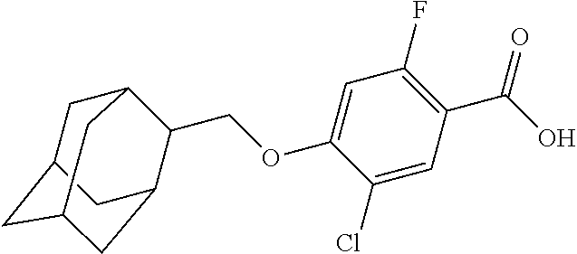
C1C2CC3CC(C(COC4=CC(F)=C(C(O)=O)C=C4Cl)C1C3)C2
